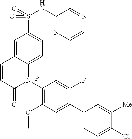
C12=CC(S(=O)(NC3=NC=CN=C3)=O)=CC=C1N(C1=C(OC)C=C(C3=CC=C(Cl)C([Me])=C3)C(F)=C1)C(=O)C=C2.P
